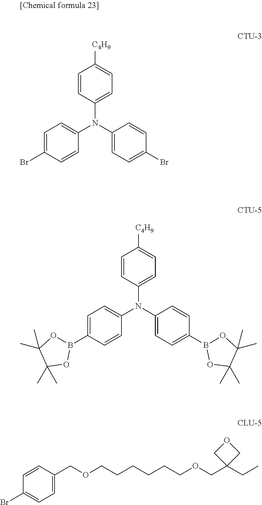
[C4H9]C1=CC=C(N(C2=CC=C(Br)C=C2)C2=CC=C(Br)C=C2)C=C1.[C4H9]C1=CC=C(N(C2=CC=C(B3OC(C)(C)C(C)(C)O3)C=C2)C2=CC=C(B3OC(C)(C)C(C)(C)O3)C=C2)C=C1.BrC1=CC=C(COCCCCCCOCC2(CC)COC2)C=C1
